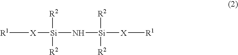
[Si]([R2])([R2])([X][R1])N[Si]([R2])([R2])[X][R1]
